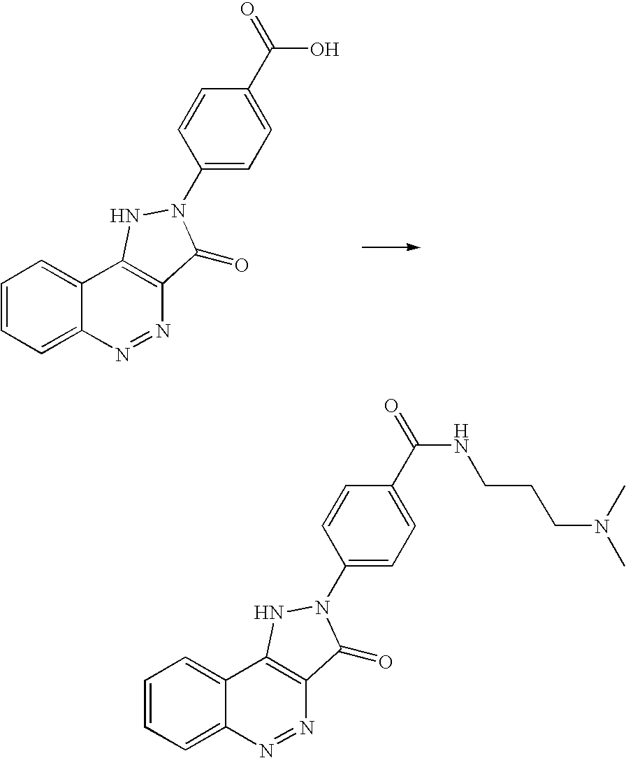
C1=CC=C2C(=C1)C1=C(N=N2)C(=O)N(C2=CC=C(C(=O)O)C=C2)N1.C1=CC=C2C(=C1)C1=C(N=N2)C(=O)N(C2=CC=C(C(=O)NCCCN(C)C)C=C2)N1
